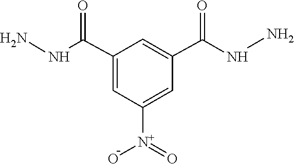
N(N)C(C1=CC(C(NN)=O)=CC([N+](O)=O)=C1)=O
